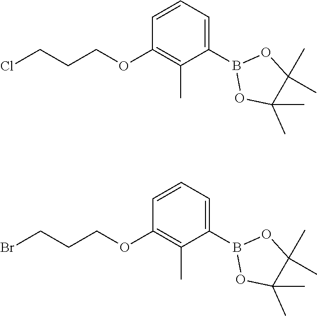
C1=CC=C(B2OC(C)(C)C(C)(C)O2)C(C)=C1OCCCCl.C1=CC=C(B2OC(C)(C)C(C)(C)O2)C(C)=C1OCCCBr
